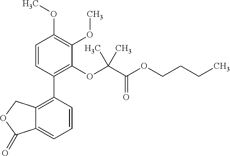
C12=C(C3=C(OC(C(OCCCC)=O)(C)C)C(OC)=C(OC)C=C3)C=CC=C1C(=O)OC2
